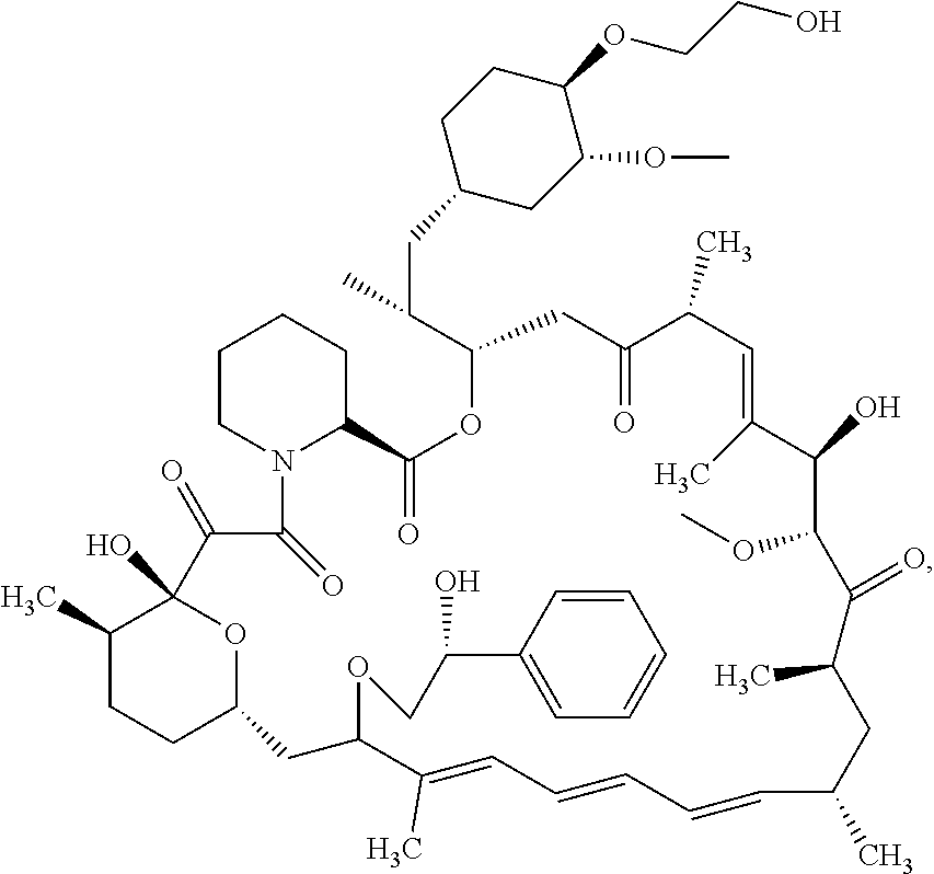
C1CN2C(CC1)C(=O)OC(C(CC1CC(OC)C(OCCO)CC1)C)CC(=O)C(C)C=C(C)C(O)C(OC)C(=O)C(C)CC(C)C=CC=CC=C(C)C(OCC(C1=CC=CC=C1)O)CC1CCC(C)C(O)(C(=O)C2=O)O1
